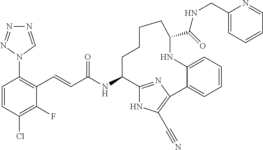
C(C(NC1C2=NC(=C(C#N)N2)C2=CC=CC=C2NC(C(=O)NCC2=CC=CC=N2)CCCC1)=O)=CC1=C(N2C=NN=N2)C=CC(Cl)=C1F
